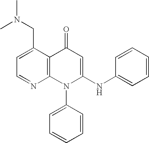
C1=NC2=C(C(CN(C)C)=C1)C(=O)C=C(NC1=CC=CC=C1)N2C1=CC=CC=C1
